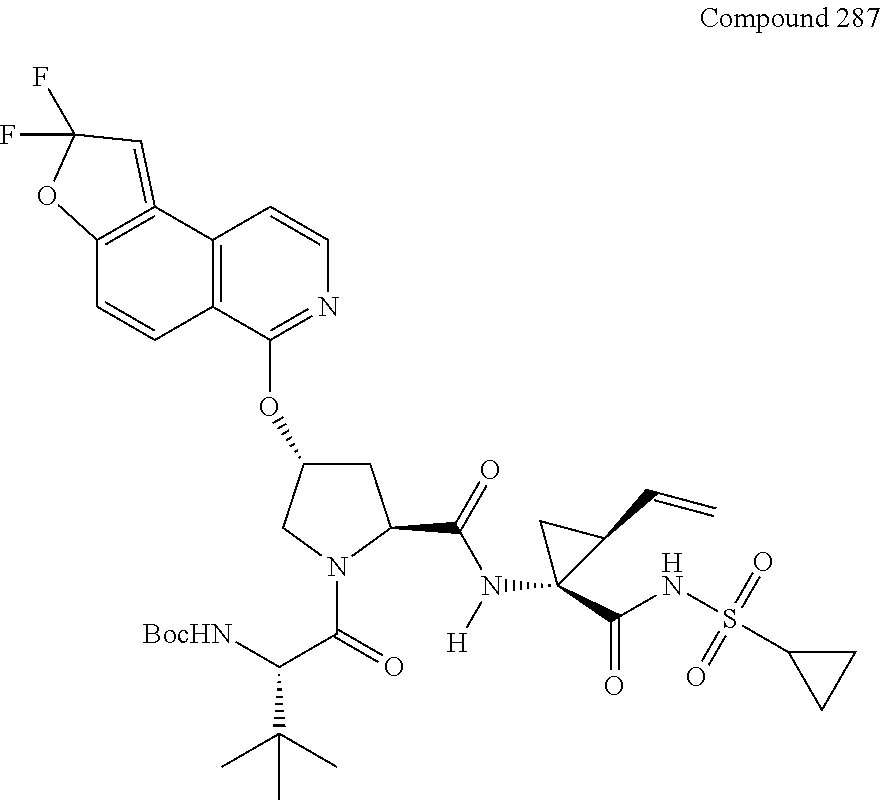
[BocHN]C(C(=O)N1C(C(=O)N([H])C2(C(NS(C3CC3)(=O)=O)=O)C(C=C)C2)CC(OC2=NC=CC3=C2C=CC2=C3=CC(F)(F)O2)C1)C(C)(C)C
